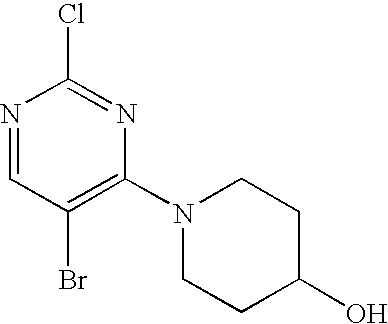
N1=CC(Br)=C(N2CCC(O)CC2)N=C1Cl
